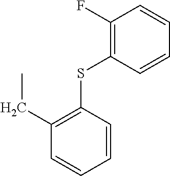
C1=CC(SC2=C(F)C=CC=C2)=C(CC)C=C1
